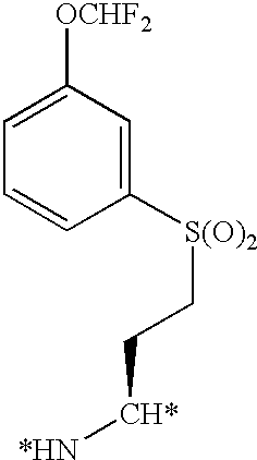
C1=C([OCHF2])C=C([S(O)2]CC[CH*][*HN])C=C1
